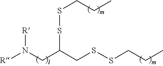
[R]N(CC(SSCCC)CSSCCC)[R]
